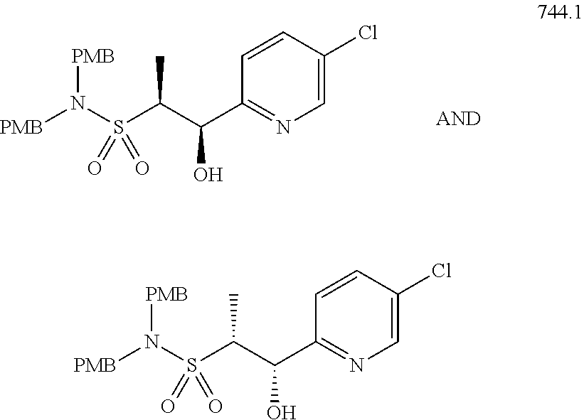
C1=C(Cl)C=CC(C(C(S(N([PMB])[PMB])(=O)=O)C)O)=N1.C1=C(Cl)C=CC(C(C(S(N([PMB])[PMB])(=O)=O)C)O)=N1
